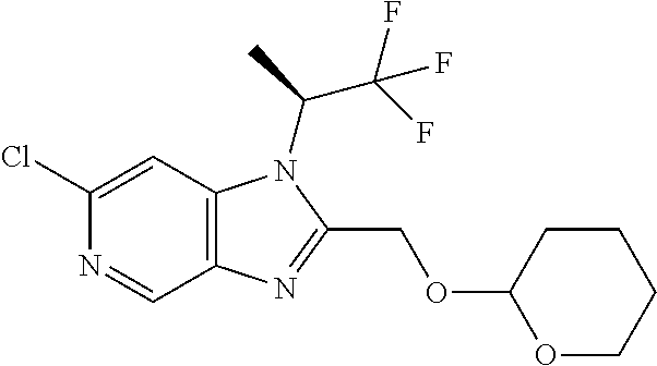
C12=C(C=C(Cl)N=C1)N(C(C(F)(F)F)C)C(COC1OCCCC1)=N2
